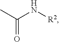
O=C(C)N[R2]
